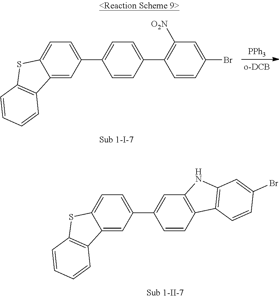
C12=CC(C3=CC=C(C4=C([O2N])C=C(Br)C=C4)C=C3)=CC=C1SC1=C2C=CC=C1.[PPh3].C12=CC(C3=CC4=C(C=C3)C3=C(N4)C=C(Br)C=C3)=CC=C1SC1=C2C=CC=C1
